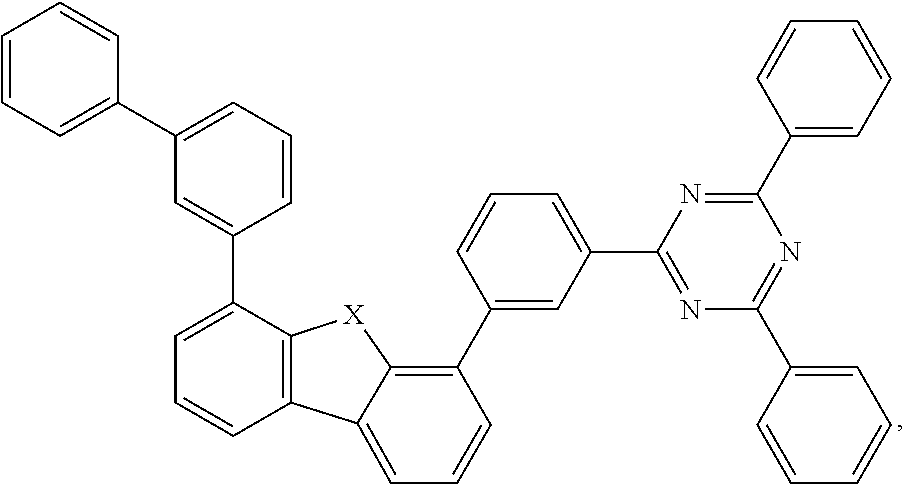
C1(C2=CC=CC=C2)=NC(C2=CC=CC(C3=C4C(=CC=C3)C3=C(C(C5=CC(C6=CC=CC=C6)=CC=C5)=CC=C3)[X]4)=C2)=NC(C2=CC=CC=C2)=N1
